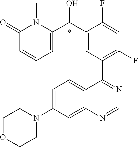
*.C1=C(N2CCOCC2)C=C2C(=C1)C(C1=C(F)C=C(F)C(C(O)C3=CC=CC(=O)N3C)=C1)=NC=N2
